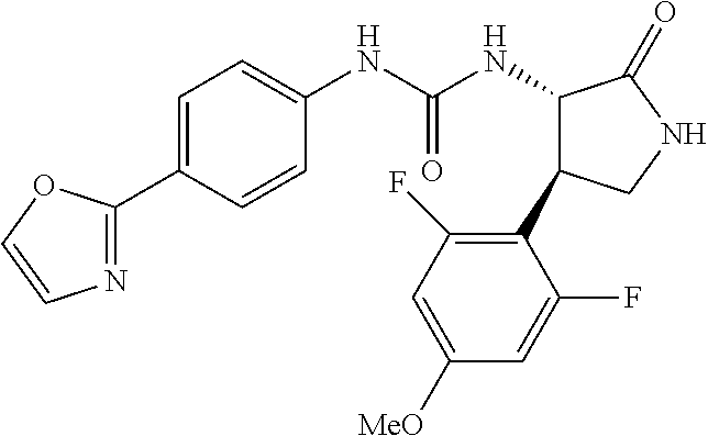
C1=C(C2=NC=CO2)C=CC(NC(NC2C(C3=C(F)C=C([MeO])C=C3F)CNC2=O)=O)=C1
